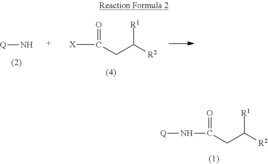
[Q]NC(CC([R2])[R1])=O.[X]C(CC([R2])[R1])=O.[Q]N
